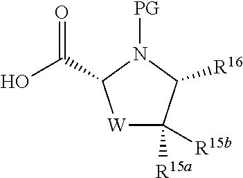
[W]1C([R15a])([R15b])C([R16])N([PG])C1C(O)=O
